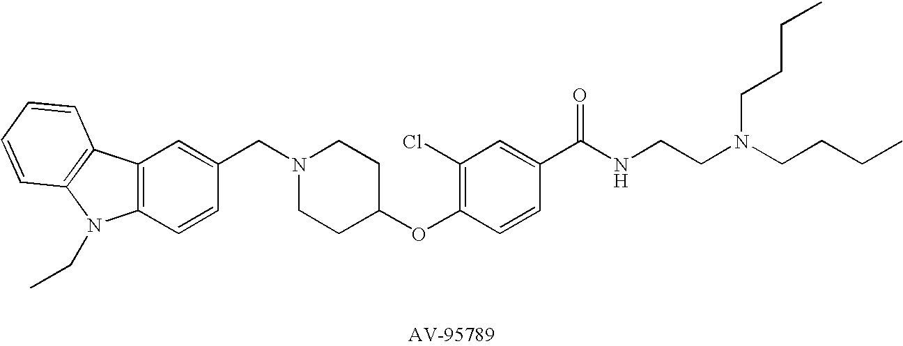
C1(CN2CCC(OC3=C(Cl)C=C(C(NCCN(CCCC)CCCC)=O)C=C3)CC2)=CC2=C(C=C1)N(CC)C1=C2C=CC=C1
